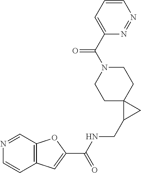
C1C2(CCN(C(C3=CC=CN=N3)=O)C1)C(CNC(C1=CC3=C(O1)C=NC=C3)=O)C2
